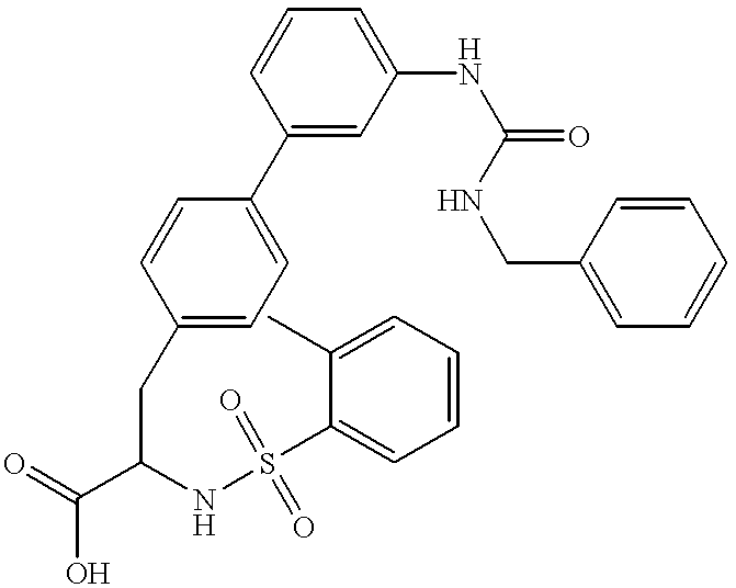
C1(C2=CC=C(CC(C(=O)O)NS(=O)(C3=CC=CC=C3C)=O)C=C2)=CC(NC(=O)NCC2=CC=CC=C2)=CC=C1
